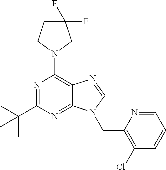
N1=C(C(C)(C)C)N=C2C(=C1N1CC(F)(F)CC1)N=CN2CC1=C(Cl)C=CC=N1
